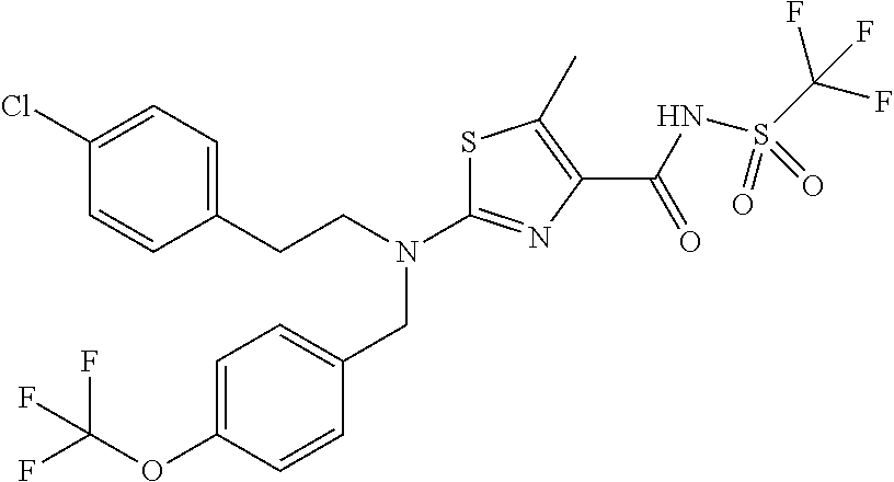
S1C(N(CCC2=CC=C(Cl)C=C2)CC2=CC=C(OC(F)(F)F)C=C2)=NC(C(NS(C(F)(F)F)(=O)=O)=O)=C1C
